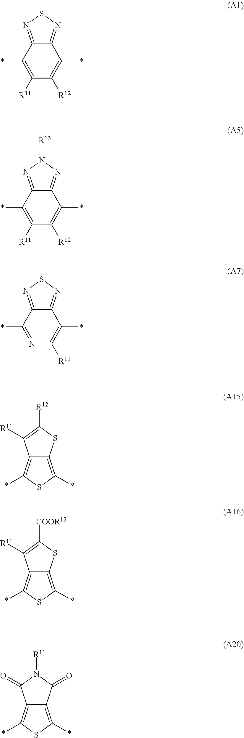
C12=NSN=C1C(*)=C([R11])C([R12])=C2*.C12=NN([R13])N=C1C(*)=C([R11])C([R12])=C2*.C12=NSN=C1C(*)=NC([R11])=C2*.C12=C(*)SC(*)=C1C([R11])=C([R12])S2.C12=C(*)SC(*)=C1C([R11])=C([COOR12])S2.C12=C(*)SC(*)=C1C(=O)N([R11])C2=O
